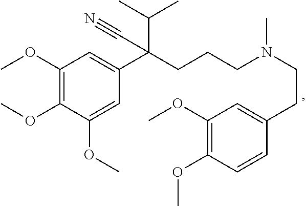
C1(OC)=C(OC)C(OC)=CC(C(C(C)C)(C#N)CCCN(CCC2=CC(OC)=C(OC)C=C2)C)=C1
